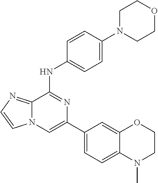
C1(C2=CC=C3C(=C2)OCCN3C)=CN2C(=NC=C2)C(NC2=CC=C(N3CCOCC3)C=C2)=N1
